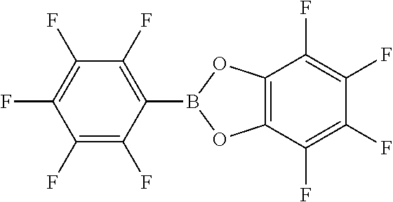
C1(F)=C(F)C(B2OC3=C(O2)C(F)=C(F)C(F)=C3F)=C(F)C(F)=C1F
